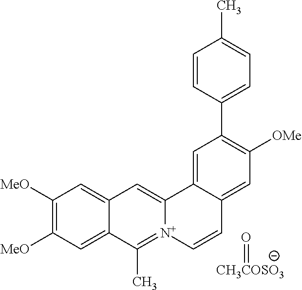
C1([MeO])=C([MeO])C=C2C(=C1)C=C1[N+](=C2C)C=CC2=CC([OMe])=C(C3=CC=C(C)C=C3)C=C12.O=[CH3COSO3]
